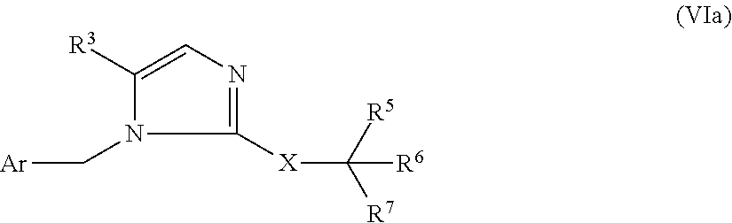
C1([R3])=CN=C([X]C([R7])([R6])[R5])N1C[Ar]
